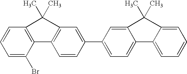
C1=CC=C(Br)C2=C1C(C)(C)C1=C2C=CC(C2=CC=C3C(=C2)C(C)(C)C2=CC=CC=C32)=C1
